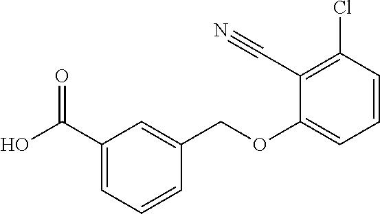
OC(C1=CC=CC(COC2=CC=CC(Cl)=C2C#N)=C1)=O
